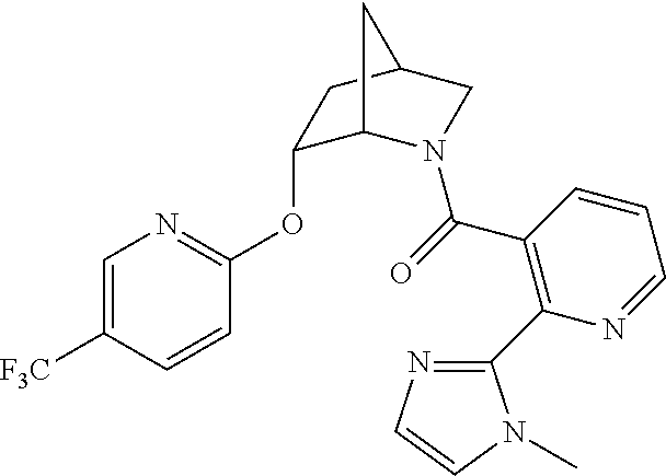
C1=C([F3C])C=CC(OC2C3N(C(=O)C4=C(C5=NC=CN5C)N=CC=C4)CC(C2)C3)=N1
